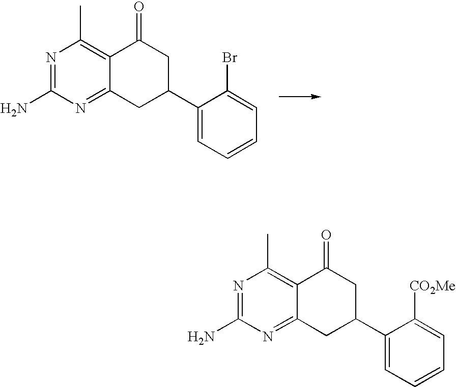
C1(C2CC3=NC(N)=NC(C)=C3C(=O)C2)=CC=CC=C1Br.C1(C2CC3=NC(N)=NC(C)=C3C(=O)C2)=CC=CC=C1[CO2Me]
